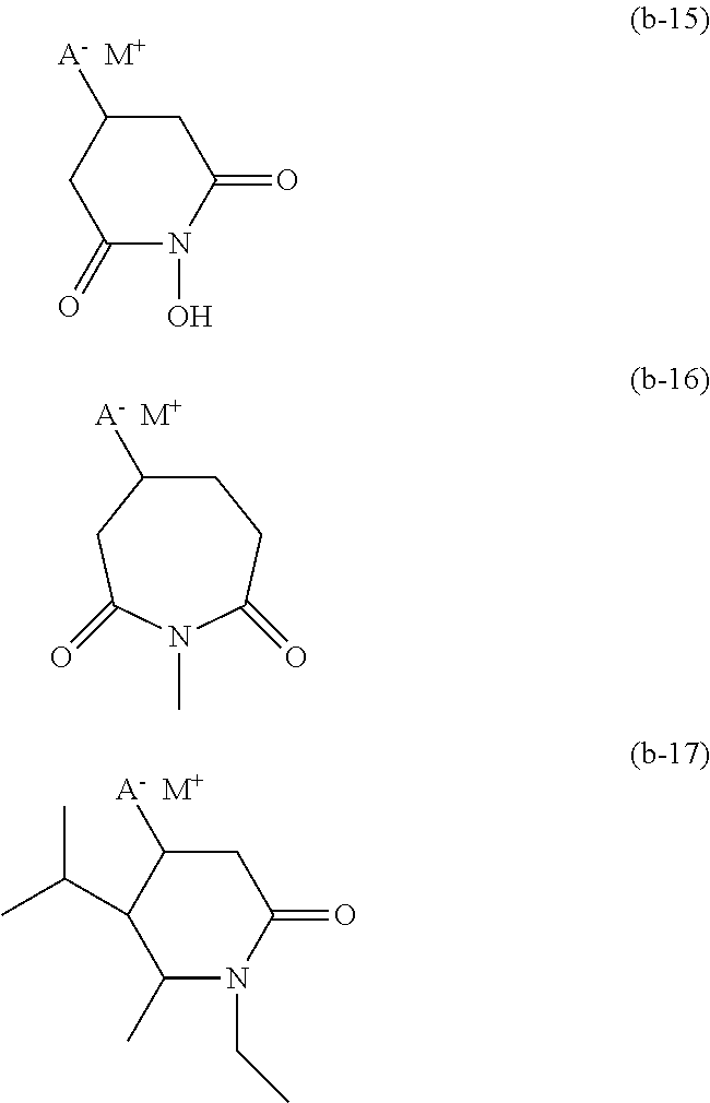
C1C([A-  M+])CC(=O)N(O)C1=O.C1C([A-  M+])CC(=O)N(C)C(=O)C1.C1C([A-  M+])C(C(C)C)C(C)N(CC)C1=O
